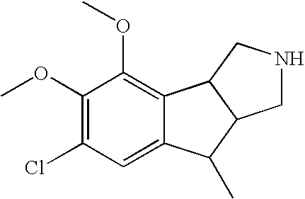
C1(OC)=C(Cl)C=C2C(=C1OC)C1C(C2C)CNC1
